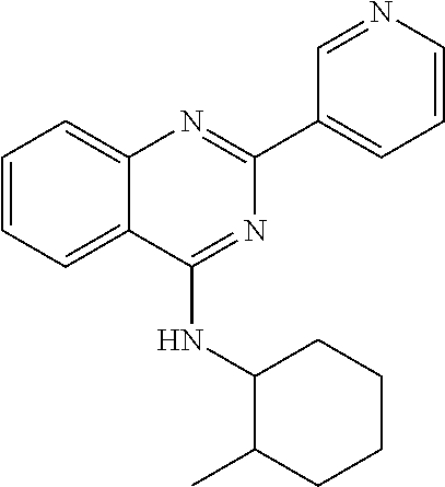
C1=CC=C2C(=C1)N=C(C1=CC=CN=C1)N=C2NC1C(C)CCCC1
